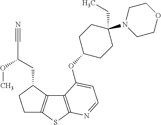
C1C2=C(C(CC(C#N)OC)C1)C1=C(S2)N=CC=C1OC1CCC(N2CCOCC2)(CC)CC1
